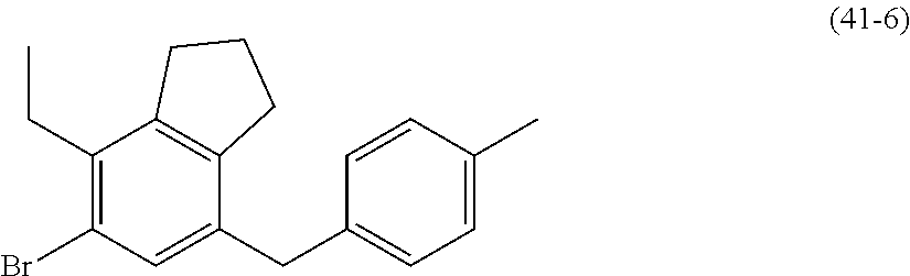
C1(CC)=C(Br)C=C(CC2=CC=C(C)C=C2)C2=C1CCC2
